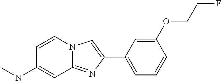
C1=CC(OCCF)=CC(C2=CN3C(=N2)C=C(NC)C=C3)=C1
